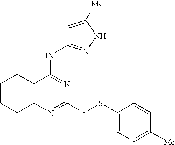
C1CCC2=C(C1)C(NC1=NNC([Me])=C1)=NC(CSC1=CC=C([Me])C=C1)=N2
